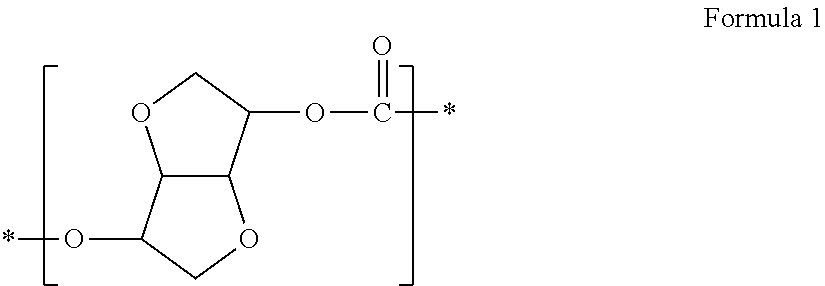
C12C(C(OC(*)=O)CO1)OCC2O*
